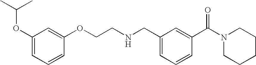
C1(OC(C)C)=CC=CC(OCCNCC2=CC=CC(C(N3CCCCC3)=O)=C2)=C1
